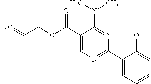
N(C1=NC(C2=CC=CC=C2O)=NC=C1C(OCC=C)=O)(C)C
